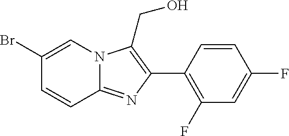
C1(C2=C(CO)N3C(=N2)C=CC(Br)=C3)=C(F)C=C(F)C=C1
